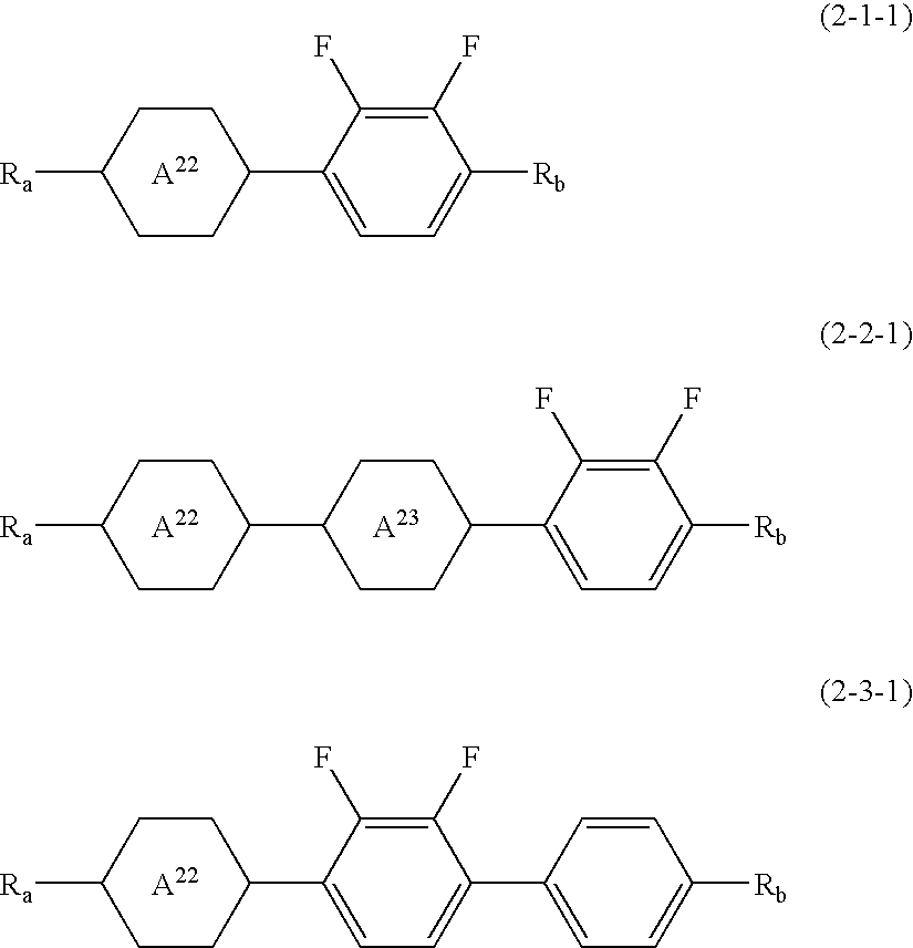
C1CC(C2CCC(C3=CC=C([Rb])C(F)=C3F)CC2)CCC1[Ra].C1CC(C2=CC=C(C3=CC=C([Rb])C=C3)C(F)=C2F)CCC1[Ra].[Ra]C1CCC(C2=CC=C([Rb])C(F)=C2F)CC1
